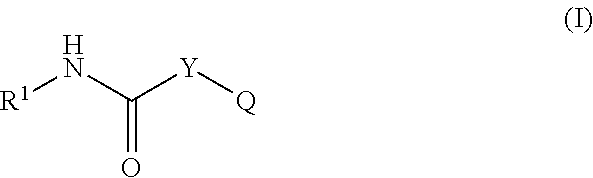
[R1]NC([Y][Q])=O
